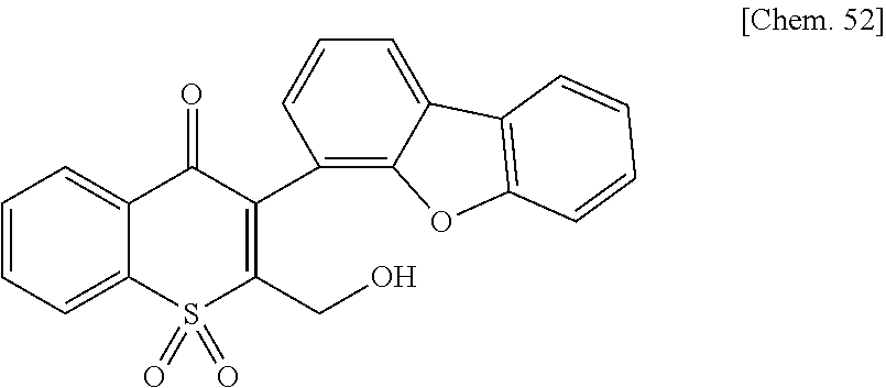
C1=CC=C2C(=C1)C(=O)C(C1=C3C(=CC=C1)C1=C(O3)C=CC=C1)=C(CO)S2(=O)=O
